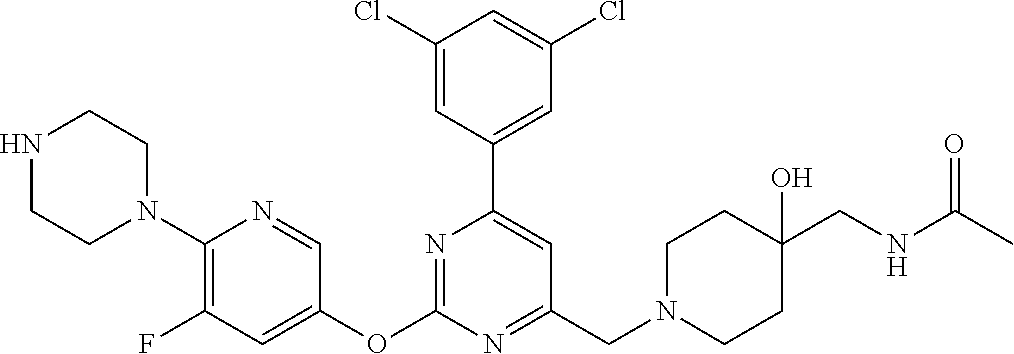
C1(Cl)=CC(C2=CC(CN3CCC(CNC(=O)C)(O)CC3)=NC(OC3=CC(F)=C(N4CCNCC4)N=C3)=N2)=CC(Cl)=C1
